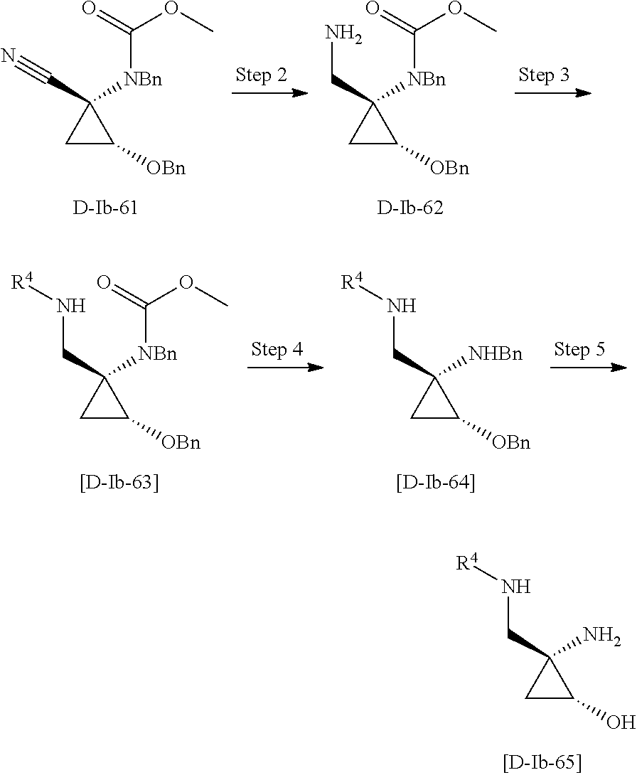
C1C([OBn])C1(CN)[NBn]C(OC)=O.C1C([OBn])C1(C#N)[NBn]C(OC)=O.C1C(O)C1(CN[R4])N.C1C([OBn])C1(CN[R4])[NBn]C(OC)=O.C1C([OBn])C1(CN[R4])[NHBn]
